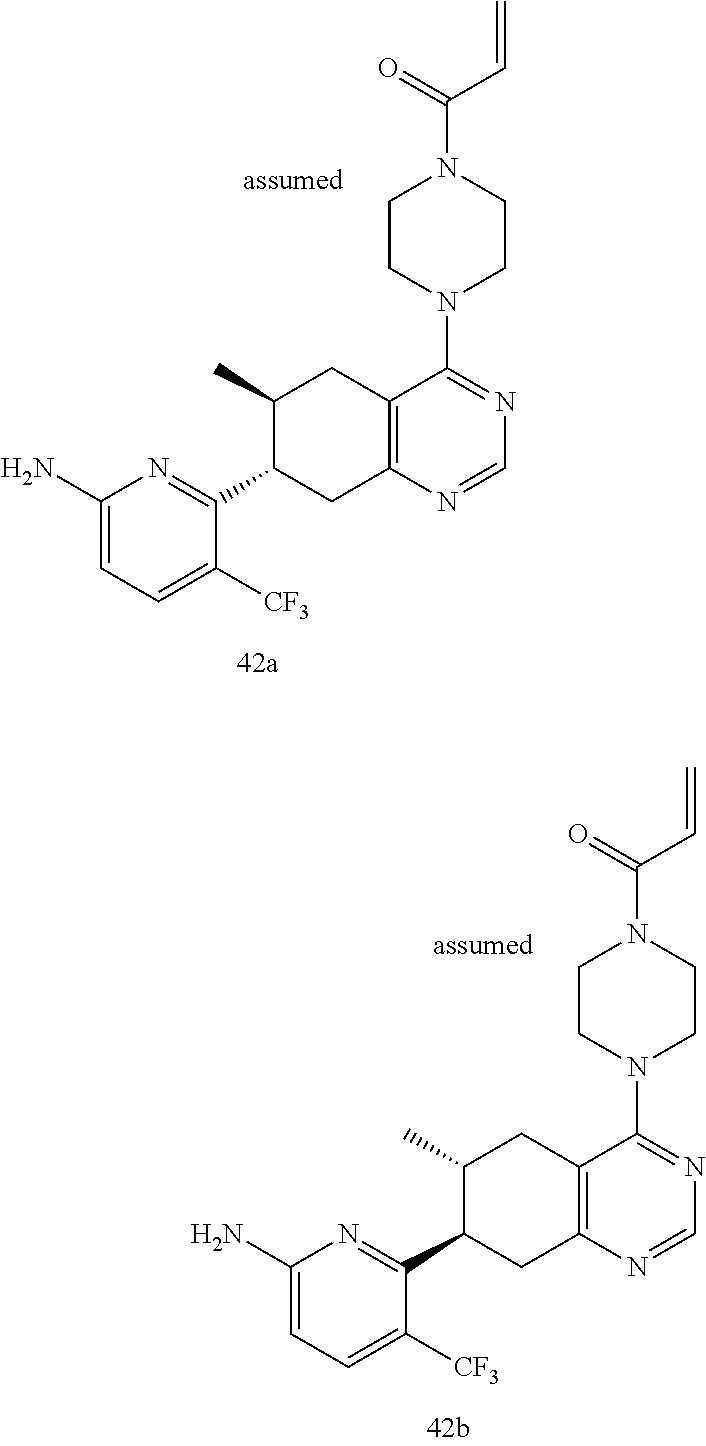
C1(N)=CC=C([CF3])C(C2CC3=C(CC2C)C(N2CCN(C(C=C)=O)CC2)=NC=N3)=N1.C1(N)=CC=C([CF3])C(C2CC3=C(CC2C)C(N2CCN(C(C=C)=O)CC2)=NC=N3)=N1
